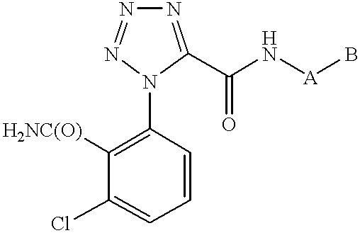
N1=C(C(N[A]B)=O)N(C2=C([H2NC(O)])C(Cl)=CC=C2)N=N1
